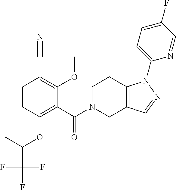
C12=C(CN(C(=O)C3=C(OC(C(F)(F)F)C)C=CC(C#N)=C3OC)CC1)C=NN2C1=CC=C(F)C=N1
